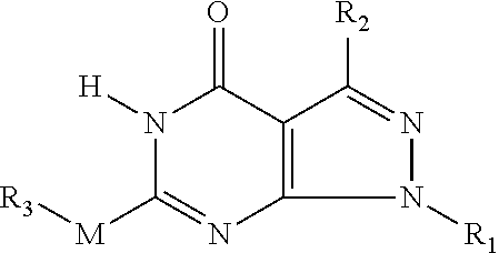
[R3][M]C1=NC2=C(C(=O)N1[H])C([R2])=NN2[R1]
